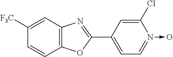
C1([F3C])=CC2=C(C=C1)OC(C1=CC=N(->O)C(Cl)=C1)=N2
